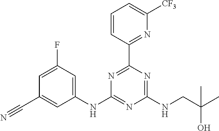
N1=C(C2=NC([CF3])=CC=C2)N=C(NCC(C)(O)C)N=C1NC1=CC(F)=CC(C#N)=C1
